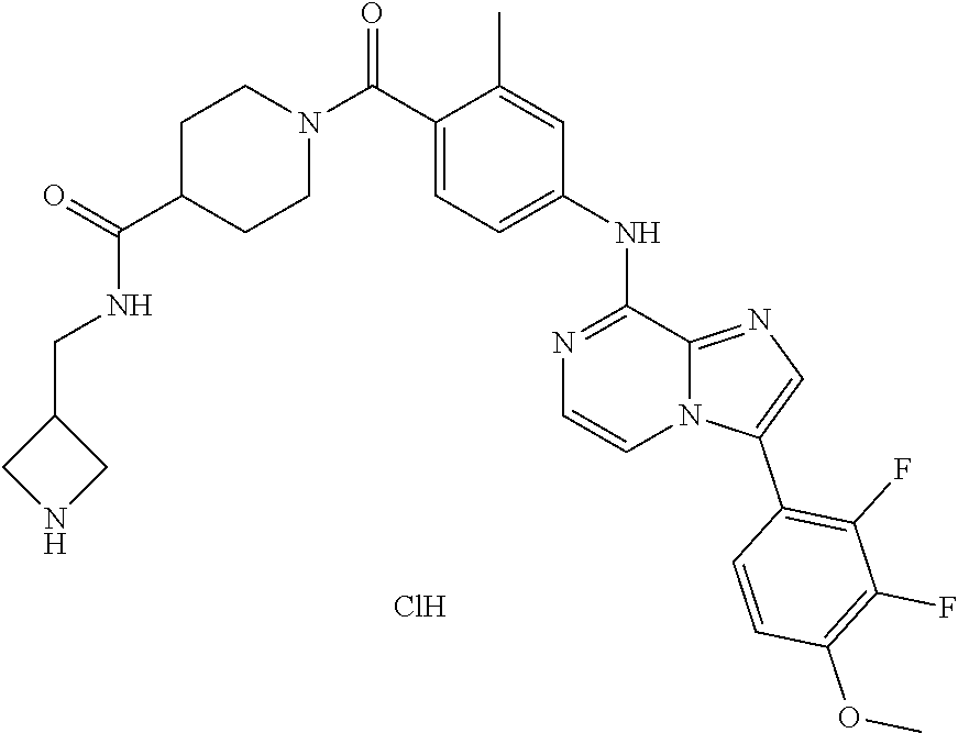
C(C1=CC=C(NC2=NC=CN3C2=NC=C3C2=C(F)C(F)=C(OC)C=C2)C=C1C)(N1CCC(C(=O)NCC2CNC2)CC1)=O.Cl
